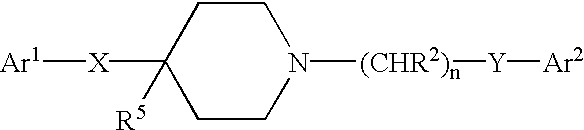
C1([X][Ar1])([R5])CCN([(CHR2)n][Y][Ar2])CC1
